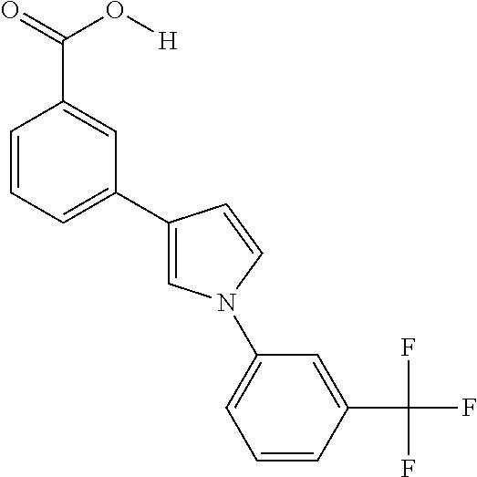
C1=CC=C(C2=CN(C3=CC=CC(C(F)(F)F)=C3)C=C2)C=C1C(=O)O[H]
